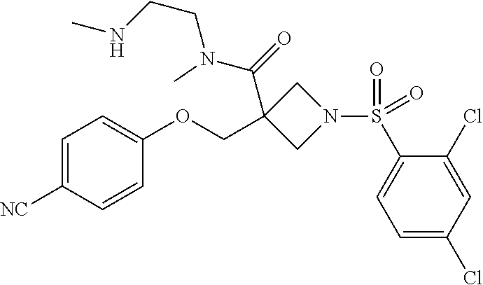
C1=C([NC])C=CC(OCC2(C(N(CCNC)C)=O)CN(S(C3=CC=C(Cl)C=C3Cl)(=O)=O)C2)=C1
